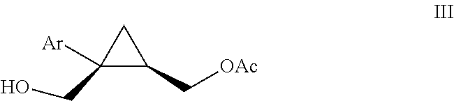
C1(C[OAc])C([Ar])(CO)C1
